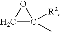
C1C(C)([R2])O1
